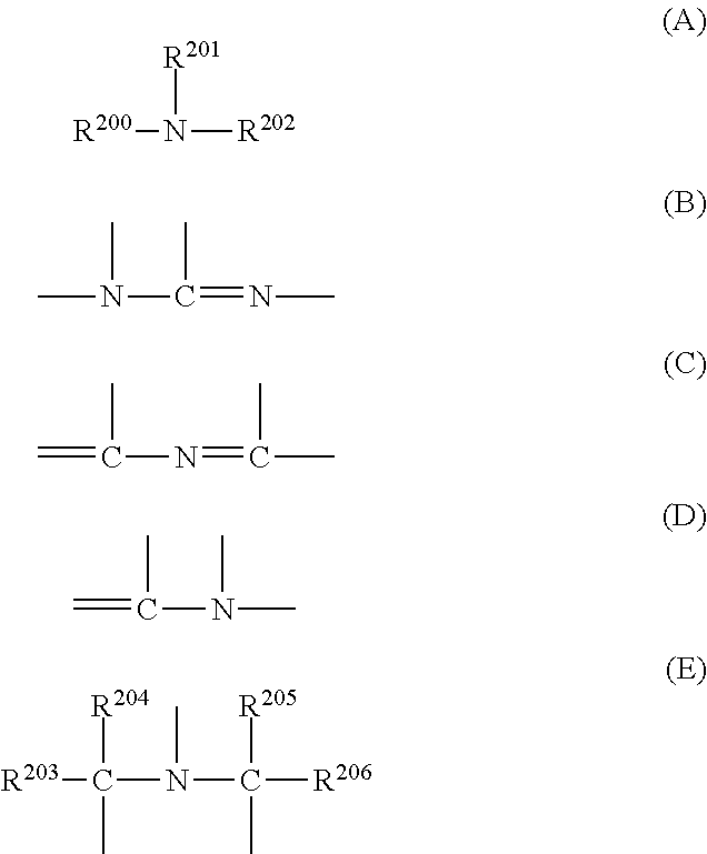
[R200]N([R202])[R201].CN(C(=NC)C)C.C=C(N=C(C)C)C.C=C(N(C)C)C.[R203]C(N(C)C([R205])(C)[R206])([R204])C
